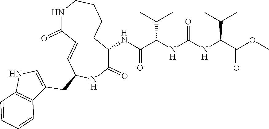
C1(NC(C(NC(NC(C(OC)=O)C(C)C)=O)C(C)C)=O)C(=O)NC(CC2=CNC3=C2C=CC=C3)C=CC(=O)NCCCC1
